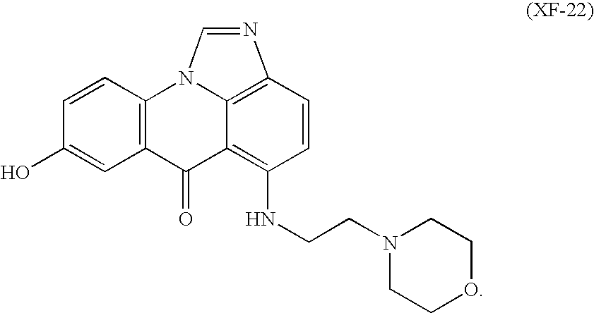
C12=C(C=CC(O)=C1)N1C=NC3=C1C(=C(NCCN1CCOCC1)C=C3)C2=O
